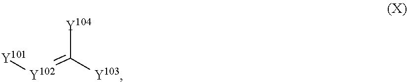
[Y103]C(=[Y102][Y101])[Y104]
